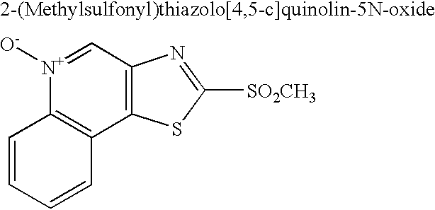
C1=CC=CC2=C1[N+]([O-])=CC1=C2SC([SO2CH3])=N1
